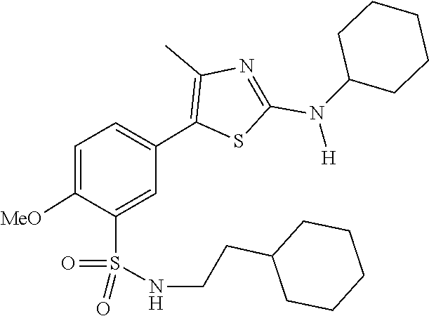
C1CC(N(C2=NC(C)=C(C3=CC=C([MeO])C(S(=O)(NCCC4CCCCC4)=O)=C3)S2)[H])CCC1
